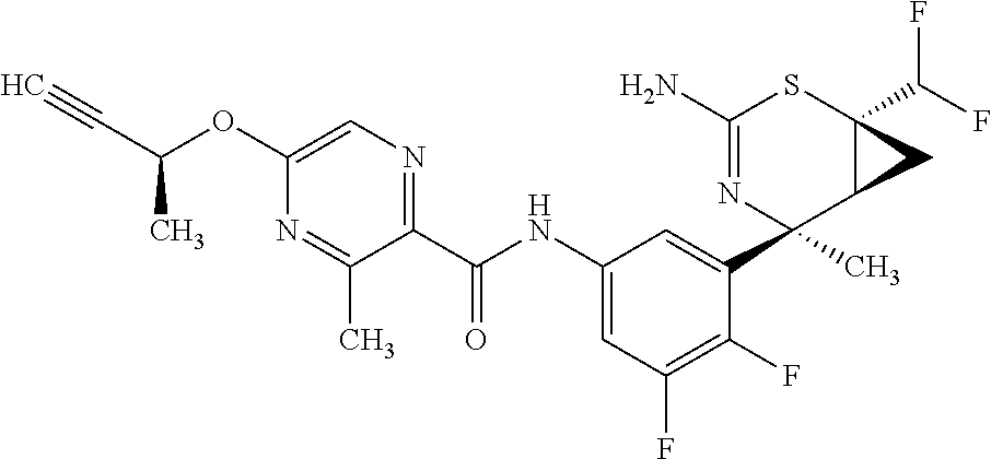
C1(N)=NC(C2=CC(NC(C3=NC=C(OC(C#C)C)N=C3C)=O)=CC(F)=C2F)(C)C2C(C(F)F)(S1)C2
